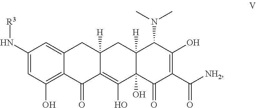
N(C1=CC(O)=C2C(=C1)CC1([H])C(=C(O)C3(O)C([H])(C1)C(N(C)C)C(O)=C(C([NH2])=O)C3=O)C2=O)[R3]
